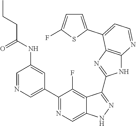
C1=NC=C(C2=NC=C3C(=C2F)C(C2=NC4=C(N2)N=CC=C4C2=CC=C(F)S2)=NN3)C=C1NC(CCC)=O
